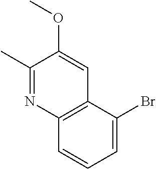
C1(C)=NC2=C(C=C1OC)C(Br)=CC=C2
